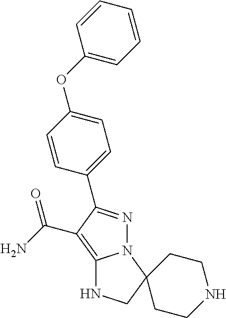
C12=C(C(N)=O)C(C3=CC=C(OC4=CC=CC=C4)C=C3)=NN1C1(CN2)CCNCC1
